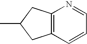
C12=C(C=CC=N1)CC(C)C2
